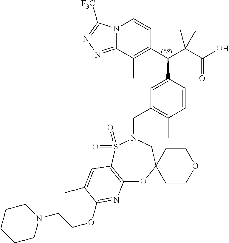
N12C(=NN=C1[F3C])C(C)=C(C(C(C(O)=O)(C)C)C1=CC(CN3CC4(CCOCC4)OC4=C(S3(=O)=O)C=C(C)C(OCCN3CCCCC3)=N4)=C(C)C=C1)C=C2
